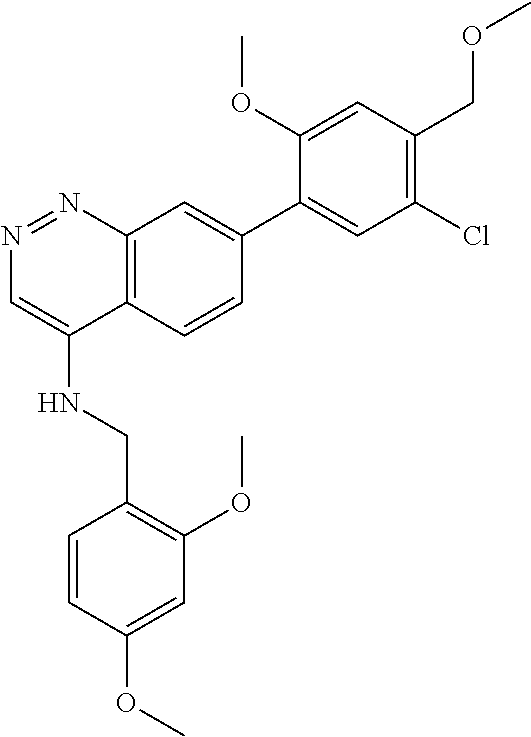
C1=CC2=C(C=C1C1=CC(Cl)=C(COC)C=C1OC)N=NC=C2NCC1=C(OC)C=C(OC)C=C1
